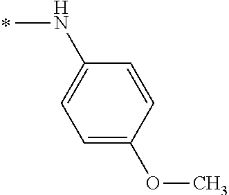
CNC1=CC=C(OC)C=C1
